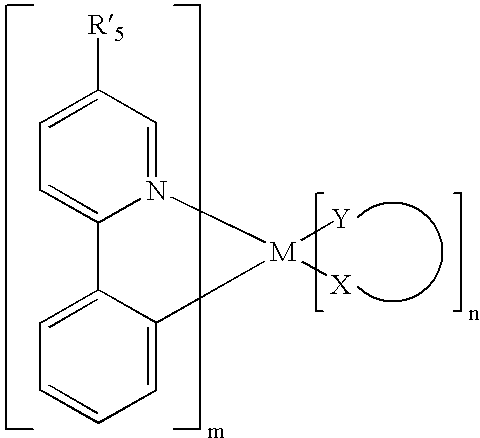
C12=CC=C([R5])C=N1[M]([Y])([X])C1=CC=CC=C21
